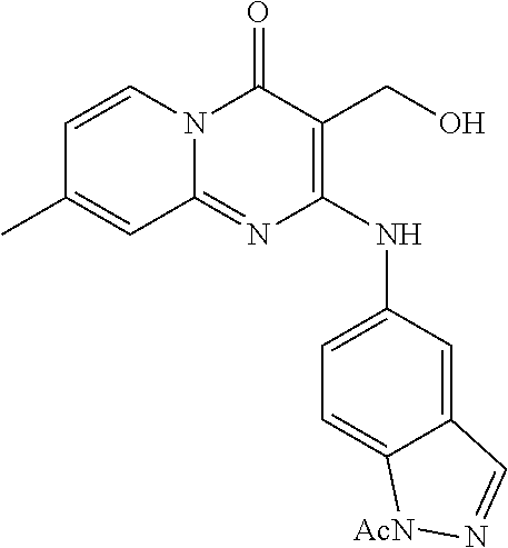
C1=CN2C(=NC(NC3=CC=C4C(=C3)C=N[AcN]4)=C(CO)C2=O)C=C1C
